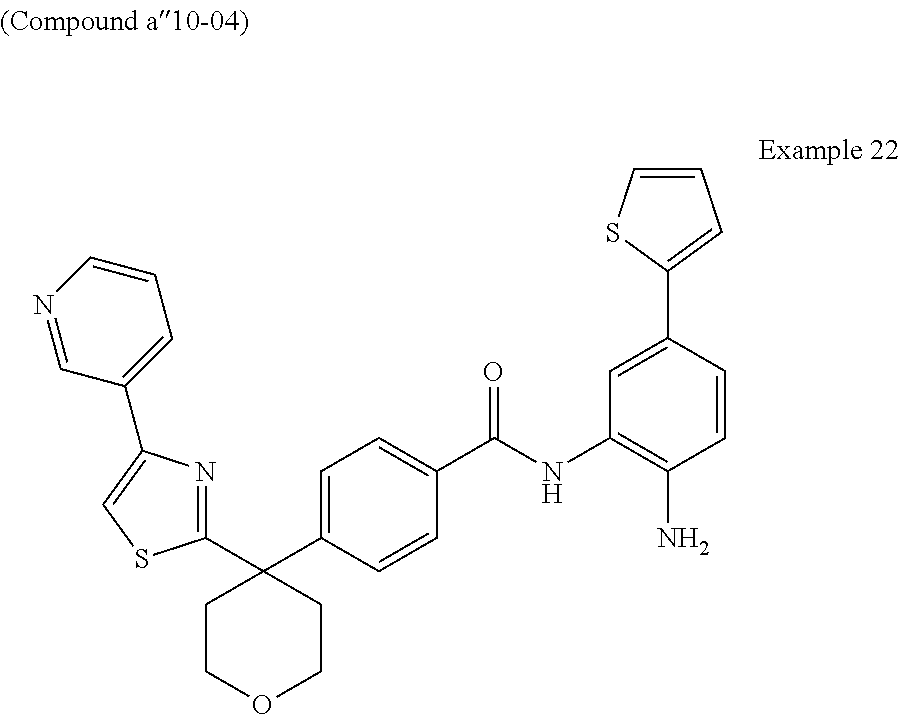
C1=CSC(C2=CC(NC(C3=CC=C(C4(C5=NC(C6=CC=CN=C6)=CS5)CCOCC4)C=C3)=O)=C(N)C=C2)=C1
